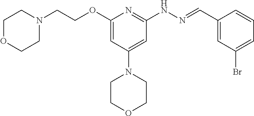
O(C1=CC(N2CCOCC2)=CC(NN=CC2=CC(Br)=CC=C2)=N1)CCN1CCOCC1
